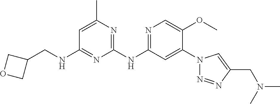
C1(N2N=NC(CN(C)C)=C2)=CC(NC2=NC(C)=CC(NCC3COC3)=N2)=NC=C1OC
